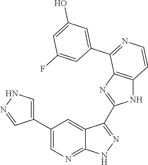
C1(C2=CN=C3C(=C2)C(C2=NC4=C(N2)C=CN=C4C2=CC(O)=CC(F)=C2)=NN3)=CNN=C1
